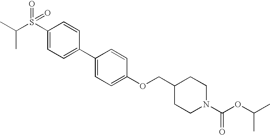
S(C1=CC=C(C2=CC=C(OCC3CCN(C(OC(C)C)=O)CC3)C=C2)C=C1)(C(C)C)(=O)=O
